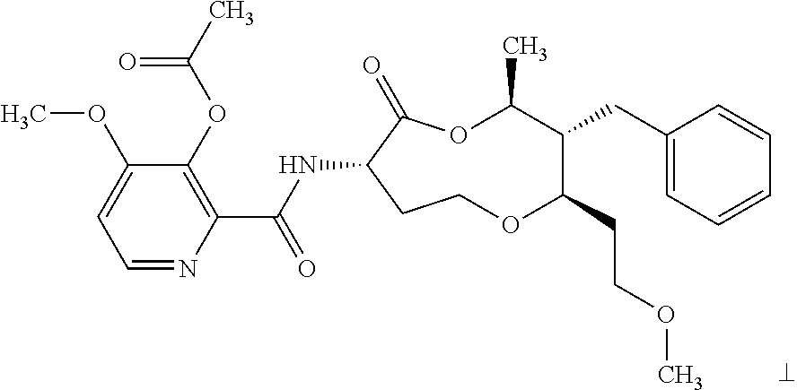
C1=NC(C(NC2C(=O)OC(C)C(CC3=CC=CC=C3)C(CCOC)OCC2)=O)=C(OC(C)=O)C(OC)=C1
